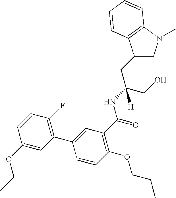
C1(CC(CO)(NC(=O)C2=C(OCCC)C=CC(C3=C(F)C=CC(OCC)=C3)=C2)[H])=CN(C)C2=C1C=CC=C2
